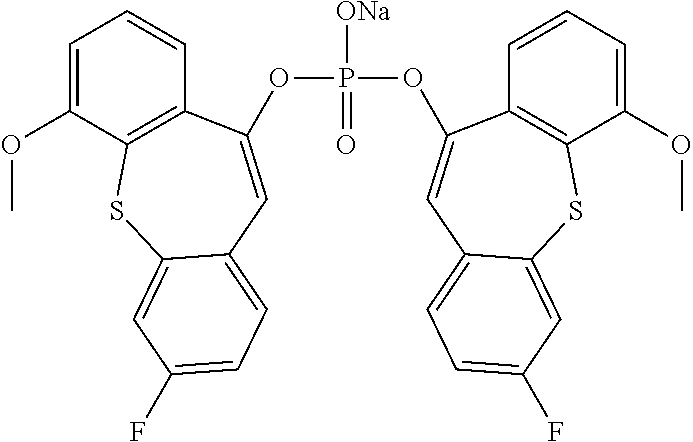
P([ONa])(=O)(OC1=CC2=CC=C(F)C=C2SC2=C1C=CC=C2OC)OC1=CC2=CC=C(F)C=C2SC2=C1C=CC=C2OC
